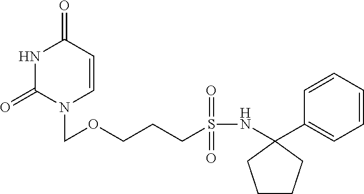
N1C(=O)N(COCCCS(NC2(C3=CC=CC=C3)CCCC2)(=O)=O)C=CC1=O
